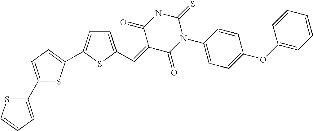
C1=C(C=C2C(=O)N(C3=CC=C(OC4=CC=CC=C4)C=C3)C(=S)NC2=O)SC(C2=CC=C(C3=CC=CS3)S2)=C1
